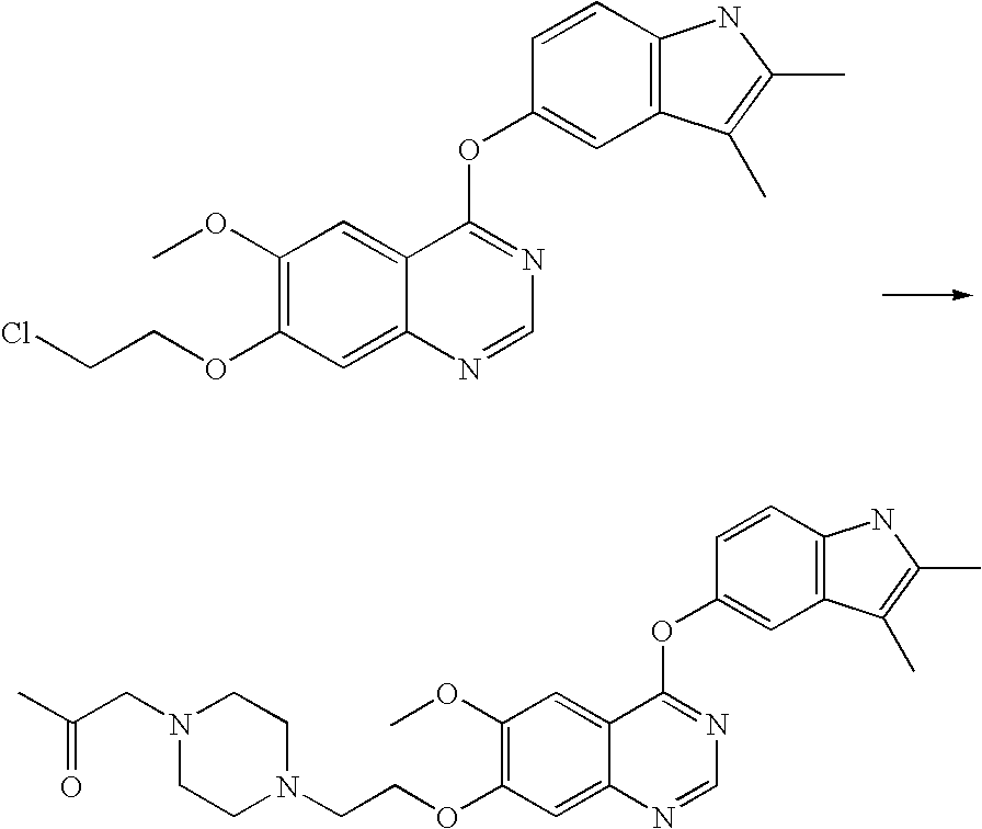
C1(OC)=C(OCCCl)C=C2C(=C1)C(OC1=CC3=C(C=C1)NC(C)=C3C)=NC=N2.C1(OCCN2CCN(CC(C)=O)CC2)=C(OC)C=C2C(=C1)N=CN=C2OC1=CC2=C(C=C1)NC(C)=C2C
